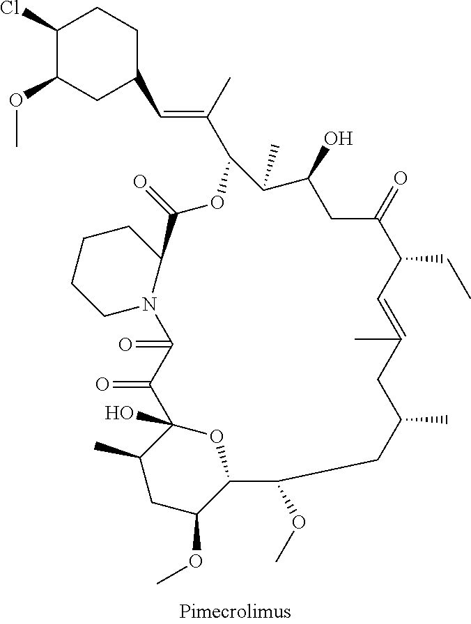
C1(Cl)C(OC)CC(C=C(C)C2OC(=O)C3CCCCN3C(=O)C(=O)C3(O)C(C)CC(OC)C(O3)C(OC)CC(C)CC(C)=CC(CC)C(=O)CC(O)C2C)CC1
